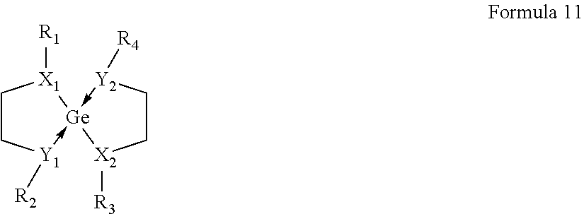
C1C[Y1]([R2])->[Ge]2(-[Y2]([R4])CC[X2]2[R3])[X1]1[R1]
